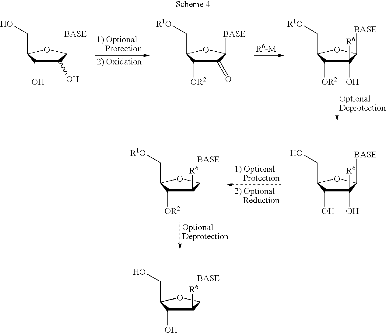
C1(O)C(O)C(CO)OC1[BASE].C1(=O)C([OR2])C(C[R1O])OC1[BASE].C1([R6])(O)C([OR2])C(C[R1O])OC1[BASE].C1([R6])(O)C(O)C(CO)OC1[BASE].C1([R6])C([OR2])C(C[R1O])OC1[BASE].C1([R6])C(O)C(CO)OC1[BASE]
